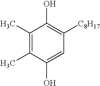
C1(C)=C(C)C(O)=CC([C8H17])=C1O
